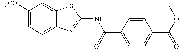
C1([H3CO])=CC=C2C(=C1)SC(NC(C1=CC=C(C(OC)=O)C=C1)=O)=N2
